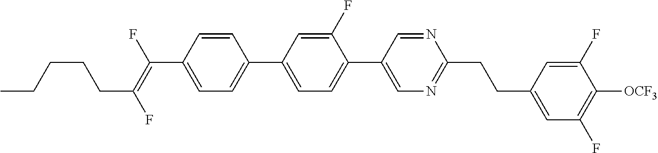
C1=CC(C(=C(F)CCCCC)F)=CC=C1C1=CC=C(C2=CN=C(CCC3=CC(F)=C([OCF3])C(F)=C3)N=C2)C(F)=C1
